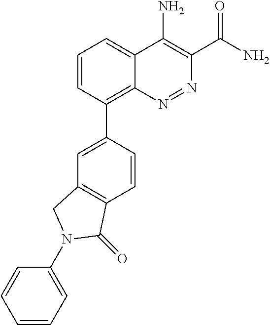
C1(C2=CC3=C(C=C2)C(=O)N(C2=CC=CC=C2)C3)=C2C(=CC=C1)C(N)=C(C(N)=O)N=N2
